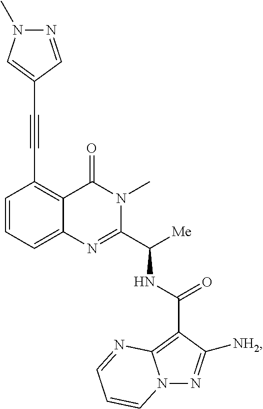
C1=CC=C2C(=C1C#CC1=CN(C)N=C1)C(=O)N(C)C(C([Me])NC(C1=C3N(N=C1[NH2])C=CC=N3)=O)=N2
